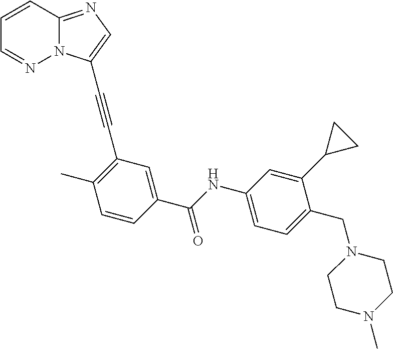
C1=CC=NN2C1=NC=C2C#CC1=C(C)C=CC(C(NC2=CC=C(CN3CCN(C)CC3)C(C3CC3)=C2)=O)=C1
